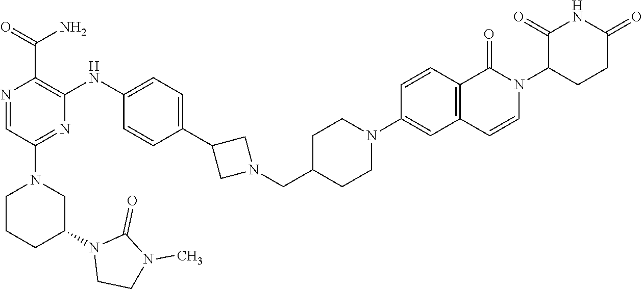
C1CCC(N2CCN(C)C2=O)CN1C1=NC(NC2=CC=C(C3CN(CC4CCN(C5=CC6=C(C=C5)C(=O)N(C5CCC(=O)NC5=O)C=C6)CC4)C3)C=C2)=C(C(=O)N)N=C1
